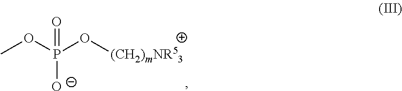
[O-]P(OC)(O[(CH2)mNR53])=O
